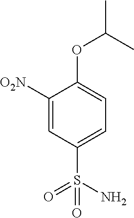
C1([O2N])=CC(S(N)(=O)=O)=CC=C1OC(C)C
